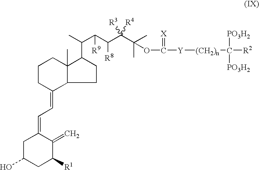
C1CC(=CC=C2CC(O)CC([R1])C2=C)C2CCC(C(C)C(C(C(C(OC([Y][(CH2)n]C([R2])([PO3H2])[PO3H2])=[X])(C)C)([R3])[R4])[R8])[R9])C2(C)C1
